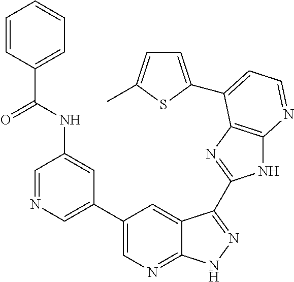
C1=NC=C(C2=CN=C3C(=C2)C(C2=NC4=C(N2)N=CC=C4C2=CC=C(C)S2)=NN3)C=C1NC(C1=CC=CC=C1)=O
